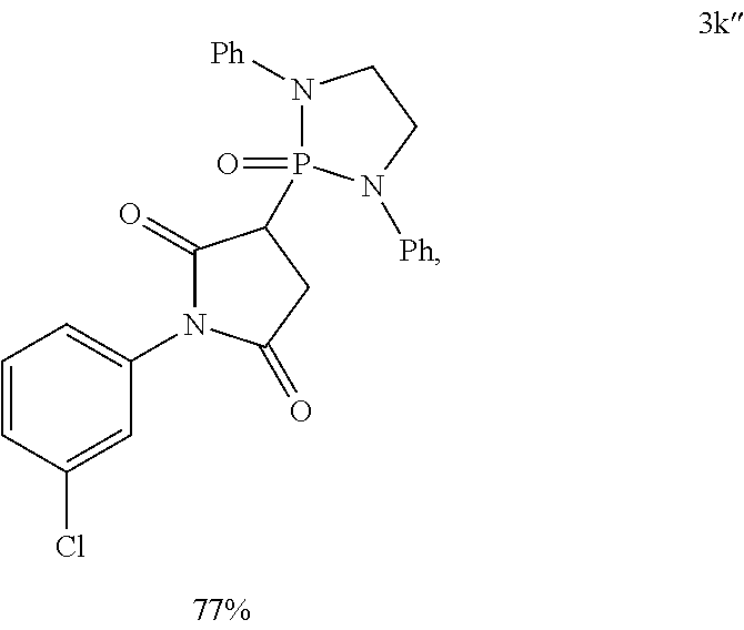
C1=CC(Cl)=CC(N2C(=O)C(P3(=O)N([Ph])CCN3[Ph])CC2=O)=C1
